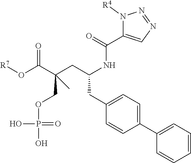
[R7]OC(C(CC(NC(C1=CN=NN1[R4])=O)CC1=CC=C(C2=CC=CC=C2)C=C1)(COP(O)(=O)O)C)=O
